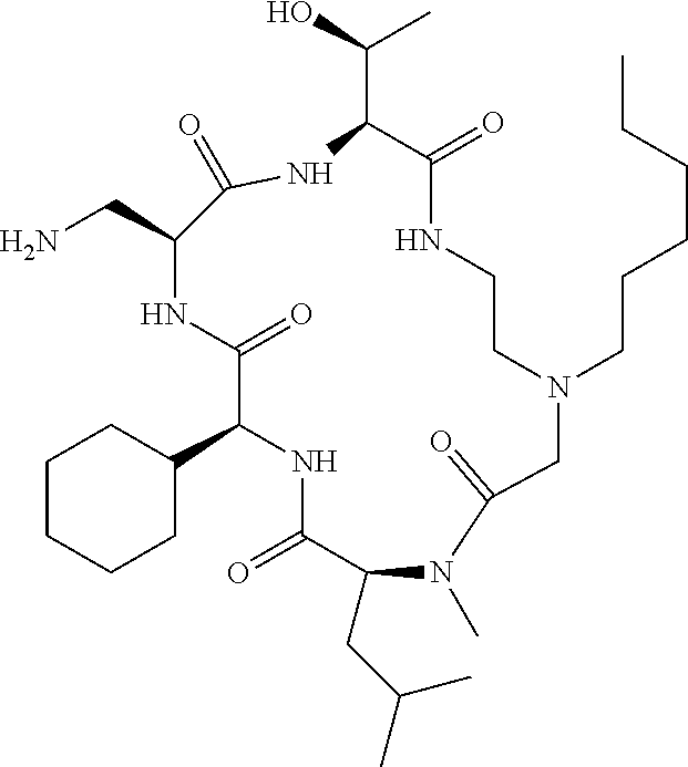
C1CCCC(C2NC(=O)C(CC(C)C)N(C)C(=O)CN(CCCCCC)CCNC(=O)C(C(O)C)NC(=O)C(CN)NC2=O)C1
